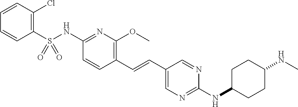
C1(S(NC2=NC(OC)=C(C=CC3=CN=C(NC4CCC(NC)CC4)N=C3)C=C2)(=O)=O)=C(Cl)C=CC=C1
